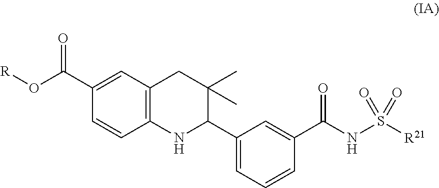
C12=C(NC(C3=CC=CC(C(NS([R21])(=O)=O)=O)=C3)C(C)(C)C1)C=CC(C(O[R])=O)=C2
